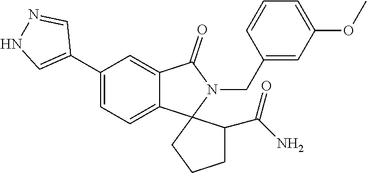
C1(C2=CNN=C2)=CC=C2C(=C1)C(=O)N(CC1=CC(OC)=CC=C1)C21CCCC1C(N)=O
